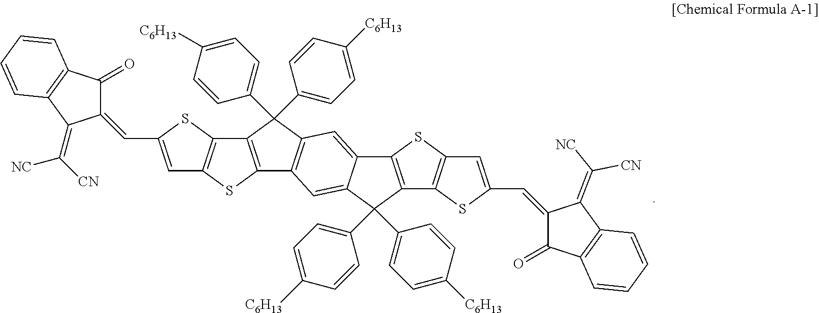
C1(=O)C(=CC2=CC3=C(S2)C2=C(S3)C3=C(C2(C2=CC=C([C6H13])C=C2)C2=CC=C([C6H13])C=C2)C=C2C(=C3)C(C3=CC=C([C6H13])C=C3)(C3=CC=C([C6H13])C=C3)C3=C2SC2=C3SC(C=C3C(=O)C4=C(C3=C([CN])[NC])C=CC=C4)=C2)C(=C([CN])[NC])C2=C1C=CC=C2
